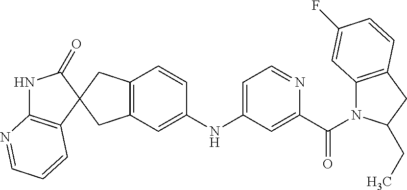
C12=C(CC3(C1)C1=C(NC3=O)N=CC=C1)C=CC(NC1=CC=NC(C(=O)N3C4=C(CC3CC)C=CC(F)=C4)=C1)=C2
